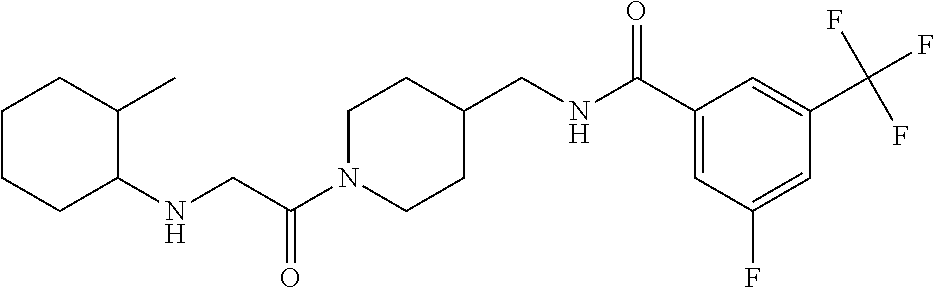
N(CC(N1CCC(CNC(C2=CC(F)=CC(C(F)(F)F)=C2)=O)CC1)=O)C1C(C)CCCC1
